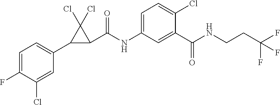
C1=C(F)C(Cl)=CC(C2C(C(NC3=CC=C(Cl)C(C(NCCC(F)(F)F)=O)=C3)=O)C2(Cl)Cl)=C1
